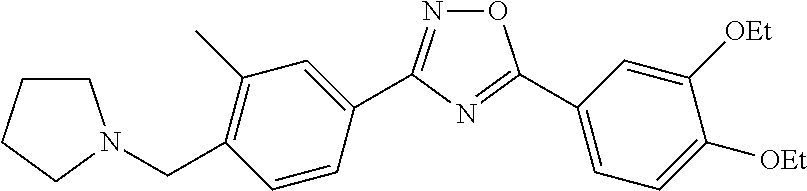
N1=C(C2=CC(C)=C(CN3CCCC3)C=C2)N=C(C2=CC=C([OEt])C([OEt])=C2)O1
